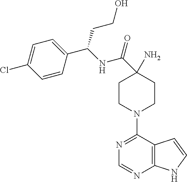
C(C1(N)CCN(C2=NC=NC3=C2C=CN3)CC1)(NC(C1=CC=C(Cl)C=C1)CCO)=O
